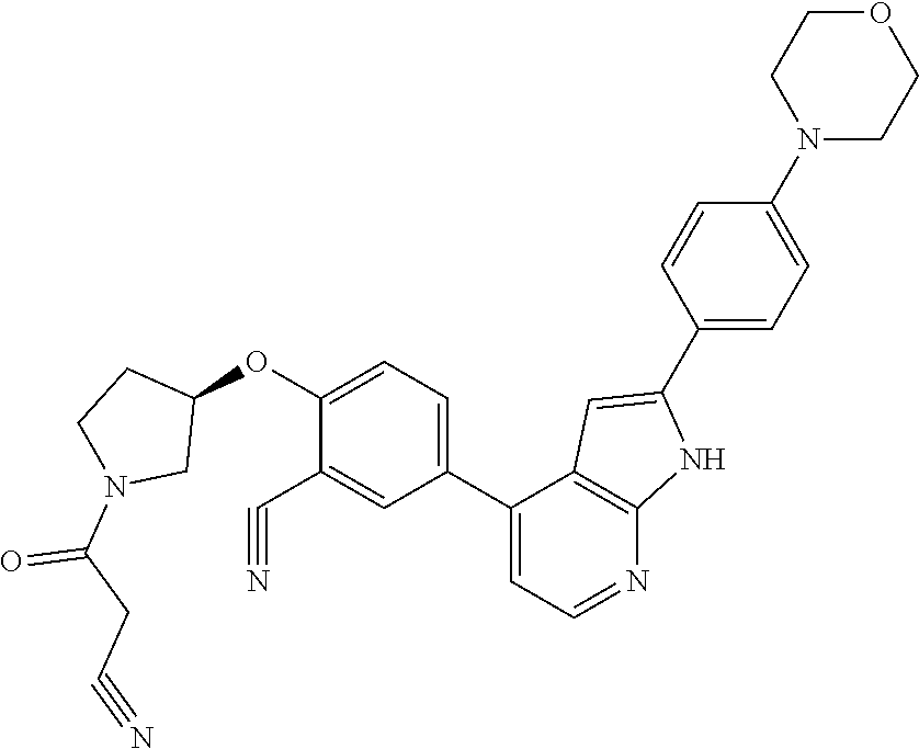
C1(C2=CC=NC3=C2C=C(C2=CC=C(N4CCOCC4)C=C2)N3)=CC=C(OC2CCN(C(CC#N)=O)C2)C(C#N)=C1
